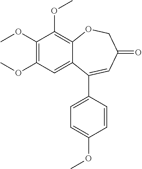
C1(OC)=C(OC)C=C2C(=C1OC)OCC(=O)C=C2C1=CC=C(OC)C=C1
